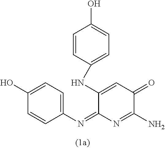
C1(O)=CC=C(N=C2N=C(N)C(=O)C=C2NC2=CC=C(O)C=C2)C=C1
